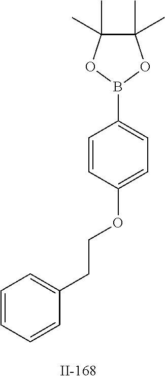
C1(CCOC2=CC=C(B3OC(C)(C)C(C)(C)O3)C=C2)=CC=CC=C1
